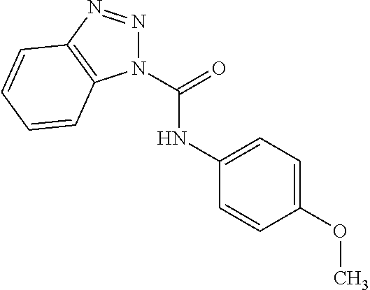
N1(C(NC2=CC=C(OC)C=C2)=O)N=NC2=C1C=CC=C2
